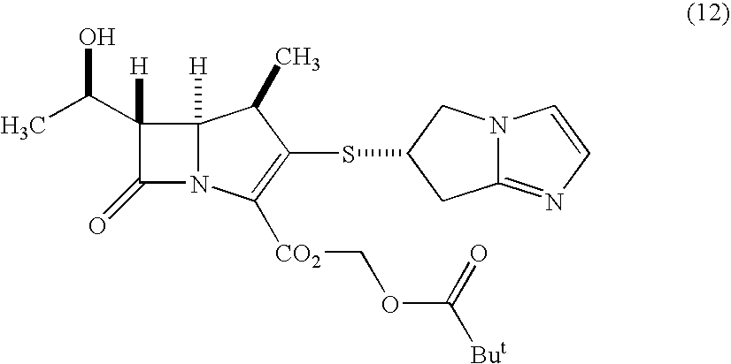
C1(C(C)O)([H])C(=O)N2C1([H])C(C)C(SC1CN3C(=NC=C3)C1)=C2[CO2]COC([But])=O
